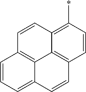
C1=CC2=C(*)C=CC3=C2C2=C1C=CC=C2C=C3
